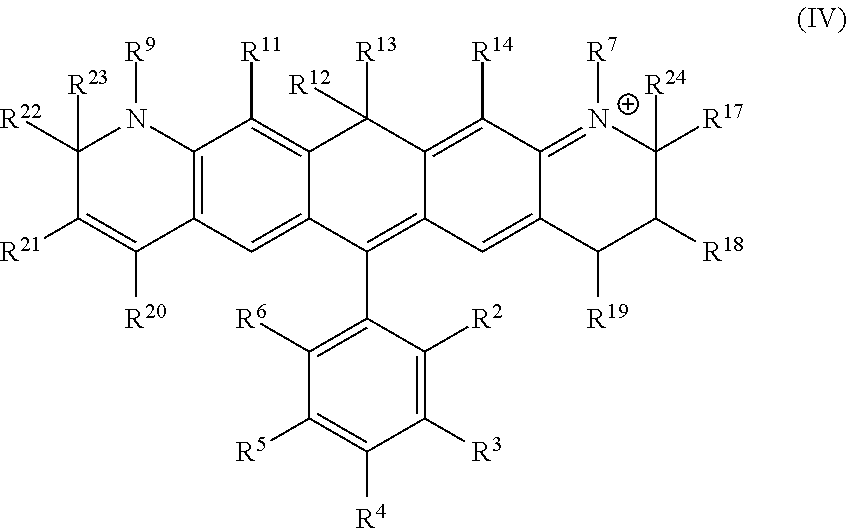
C1([R22])([R23])N([R9])C2=C(C([R20])=C1[R21])C=C1C(=C2[R11])C([R13])([R12])C2=C([R14])C3=[N+]([R7])C([R17])([R24])C([R18])C([R19])C3=CC2=C1C1=C([R6])C([R5])=C([R4])C([R3])=C1[R2]
